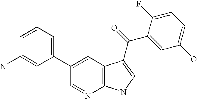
C1=CC=C(C2=CC3=C(N=C2)NC=C3C(=O)C2=CC(O)=CC=C2F)C=C1N
